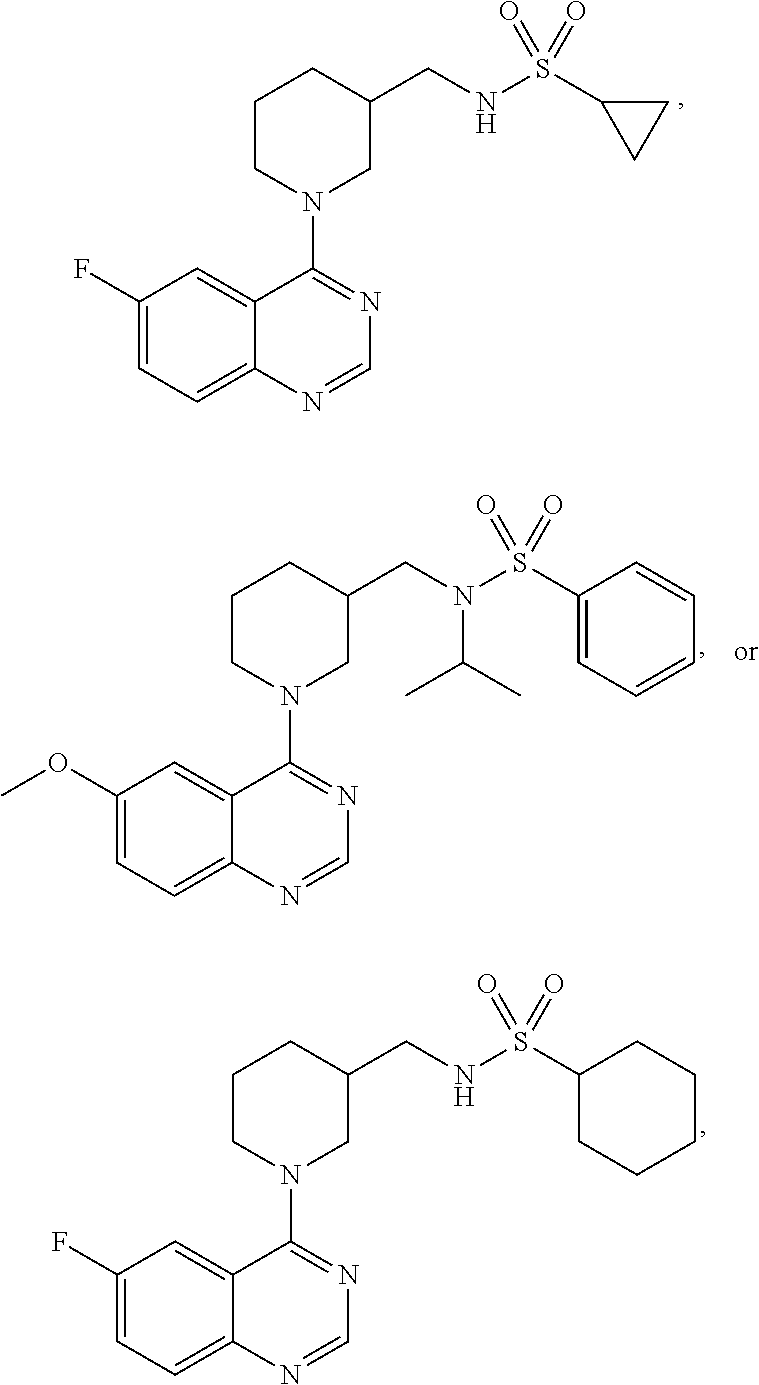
C1(F)=CC=C2C(=C1)C(N1CC(CNS(C3CC3)(=O)=O)CCC1)=NC=N2.C1(OC)=CC=C2C(=C1)C(N1CC(CN(S(C3=CC=CC=C3)(=O)=O)C(C)C)CCC1)=NC=N2.C1(F)=CC=C2C(=C1)C(N1CC(CNS(C3CCCCC3)(=O)=O)CCC1)=NC=N2
